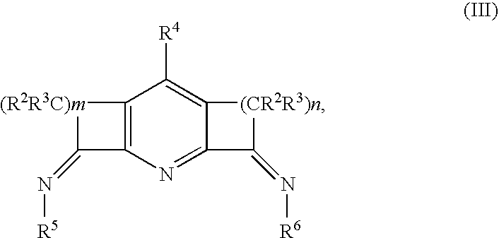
C12=C(N=C3C(=N[R6])[(CR2R3)n]C3=C1[R4])C(=N[R5])[(R2R3C)m]2
